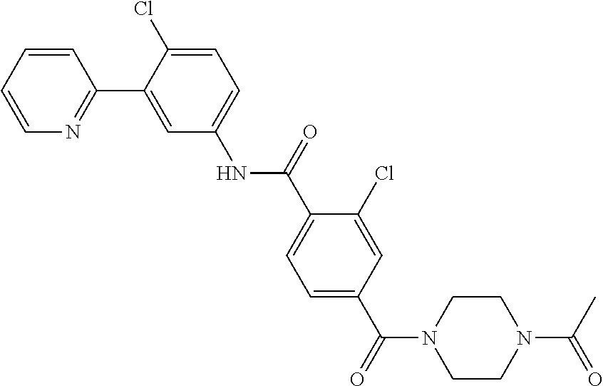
C1=CC=CN=C1C1=CC(NC(C2=CC=C(C(N3CCN(C(C)=O)CC3)=O)C=C2Cl)=O)=CC=C1Cl
